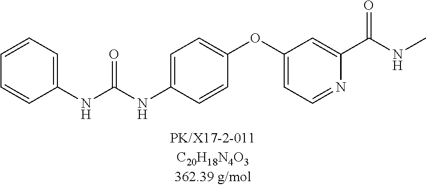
C1=CC=C(NC(NC2=CC=C(OC3=CC=NC(C(NC)=O)=C3)C=C2)=O)C=C1
